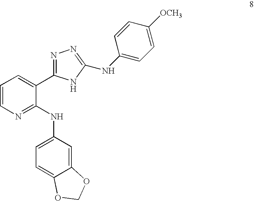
C1=CN=C(NC2=CC=C3C(=C2)OCO3)C(C2=NN=C(NC3=CC=C([OCH3])C=C3)N2)=C1
